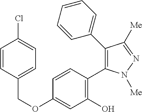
C(OC1=CC(O)=C(C2=C(C3=CC=CC=C3)C([Me])=NN2[Me])C=C1)C1=CC=C(Cl)C=C1
